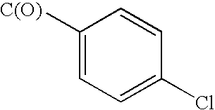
C1([C(O)])=CC=C(Cl)C=C1
